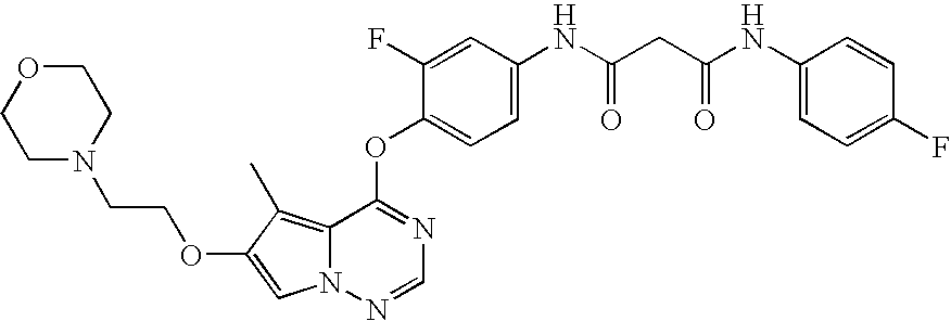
C1=C(F)C(OC2=NC=NN3C2=C(C)C(OCCN2CCOCC2)=C3)=CC=C1NC(CC(NC1=CC=C(F)C=C1)=O)=O
